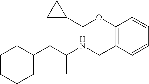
C1(CC(NCC2=C(OCC3CC3)C=CC=C2)C)CCCCC1
